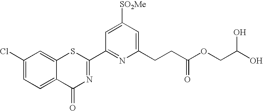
C1(Cl)=CC=C2C(=C1)SC(C1=NC(CCC(=O)OCC(O)O)=CC([SO2Me])=C1)=NC2=O
